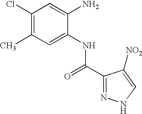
C1(Cl)=C(C)C=C(NC(=O)C2=NNC=C2[NO2])C(N)=C1
